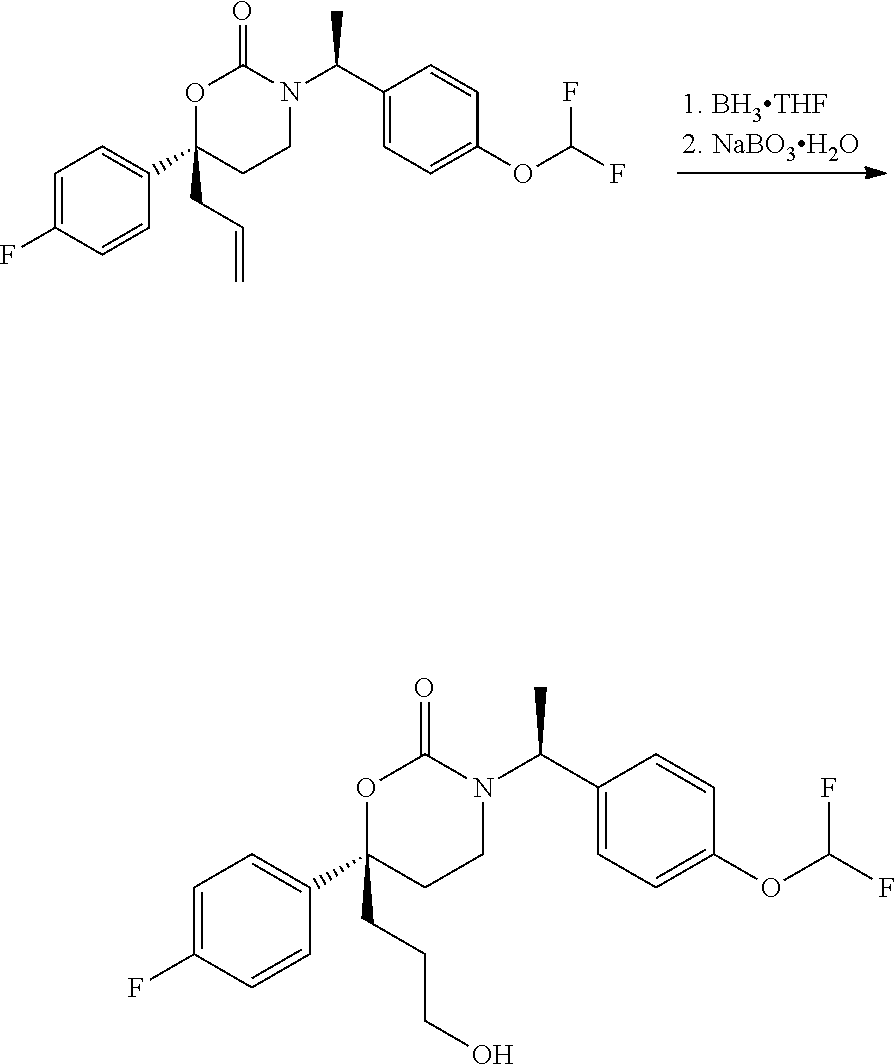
C1(C(C)N2CCC(C3=CC=C(F)C=C3)(CC=C)OC2=O)=CC=C(OC(F)F)C=C1.C1(C(C)N2CCC(C3=CC=C(F)C=C3)(CCCO)OC2=O)=CC=C(OC(F)F)C=C1
